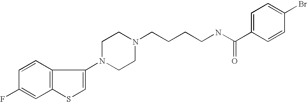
C1(F)=CC2=C(C=C1)C(N1CCN(CCCCNC(C3=CC=C(Br)C=C3)=O)CC1)=CS2
